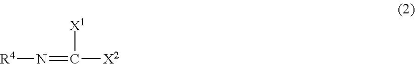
[R4]N=C([X1])[X2]
